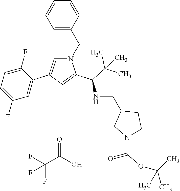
C1=CC(CN2C=C(C3=CC(F)=CC=C3F)C=C2C(C(C)(C)C)NCC2CN(C(=O)OC(C)(C)C)CC2)=CC=C1.C(C(O)=O)(F)(F)F
